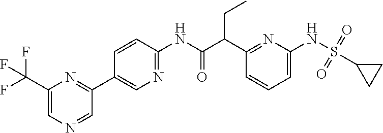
C1(C(C(NC2=NC=C(C3=NC(C(F)(F)F)=CN=C3)C=C2)=O)CC)=NC(NS(=O)(=O)C2CC2)=CC=C1
